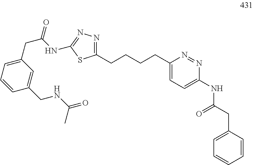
C1(CCCCC2=CC=C(NC(CC3=CC=CC=C3)=O)N=N2)=NN=C(NC(CC2=CC=CC(CNC(C)=O)=C2)=O)S1
